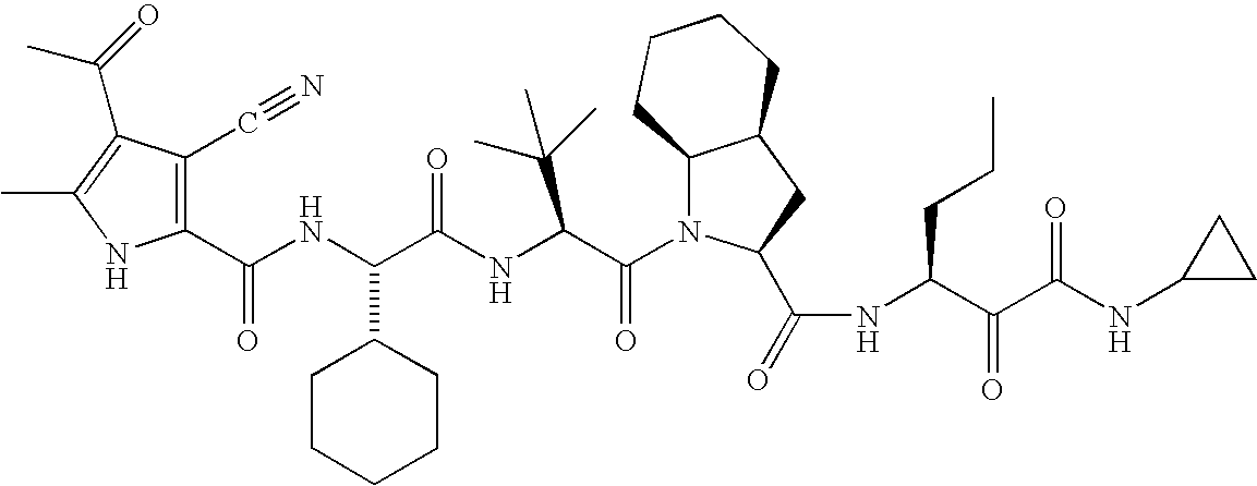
C1(C(NC(C(NC(C(N2C3C(CC2C(=O)NC(C(C(NC2CC2)=O)=O)CCC)CCCC3)=O)C(C)(C)C)=O)C2CCCCC2)=O)=C(C#N)C(C(C)=O)=C(C)N1
